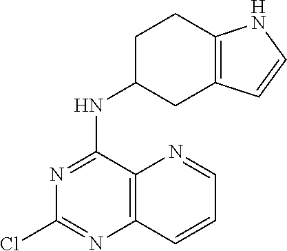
C1(Cl)=NC2=C(C(NC3CC4=C(CC3)NC=C4)=N1)N=CC=C2
